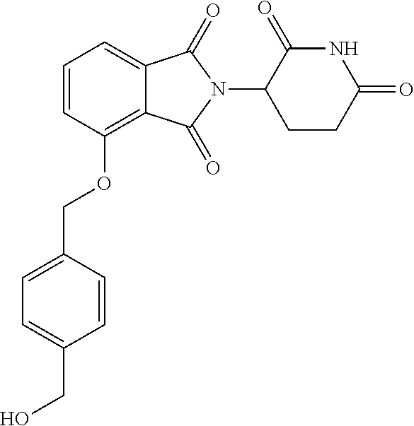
C1(=O)C(N2C(=O)C3=CC=CC(OCC4=CC=C(CO)C=C4)=C3C2=O)CCC(=O)N1
